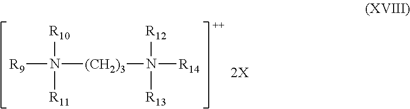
[R10]N([R11])([R9])[(CH2)3]N([R12])([R14])[R13].[2X]
